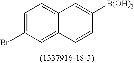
C1=C2C(=CC(Br)=C1)C=CC([B(OH)2])=C2
